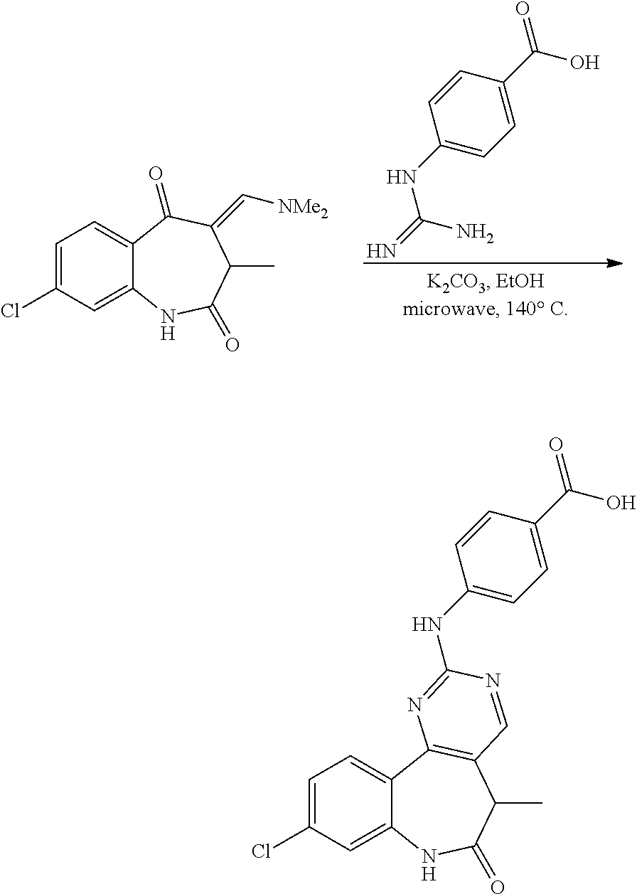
C1=C(Cl)C=C2C(=C1)C(=O)C(=C[NMe2])C(C)C(=O)N2.C1=CC(NC(=N)N)=CC=C1C(O)=O.C1=C(Cl)C=C2C(=C1)C1=C(C(C)C(=O)N2)C=NC(NC2=CC=C(C(=O)O)C=C2)=N1
